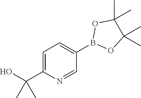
C1(C(C)(O)C)=CC=C(B2OC(C)(C)C(C)(C)O2)C=N1
